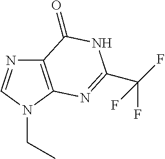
C12=C(N(CC)C=N1)N=C(C(F)(F)F)NC2=O
